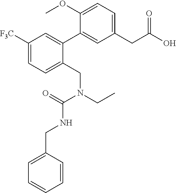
C1([F3C])=CC=C(CN(CC)C(=O)NCC2=CC=CC=C2)C(C2=CC(CC(O)=O)=CC=C2OC)=C1
